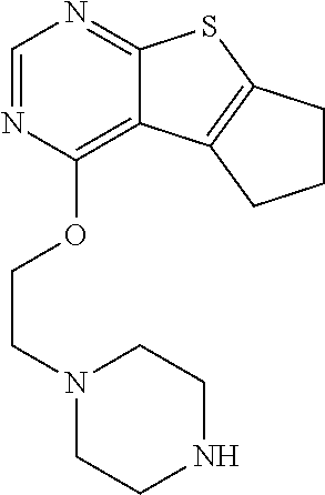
C1=NC(OCCN2CCNCC2)=C2C(=N1)SC1=C2CCC1
